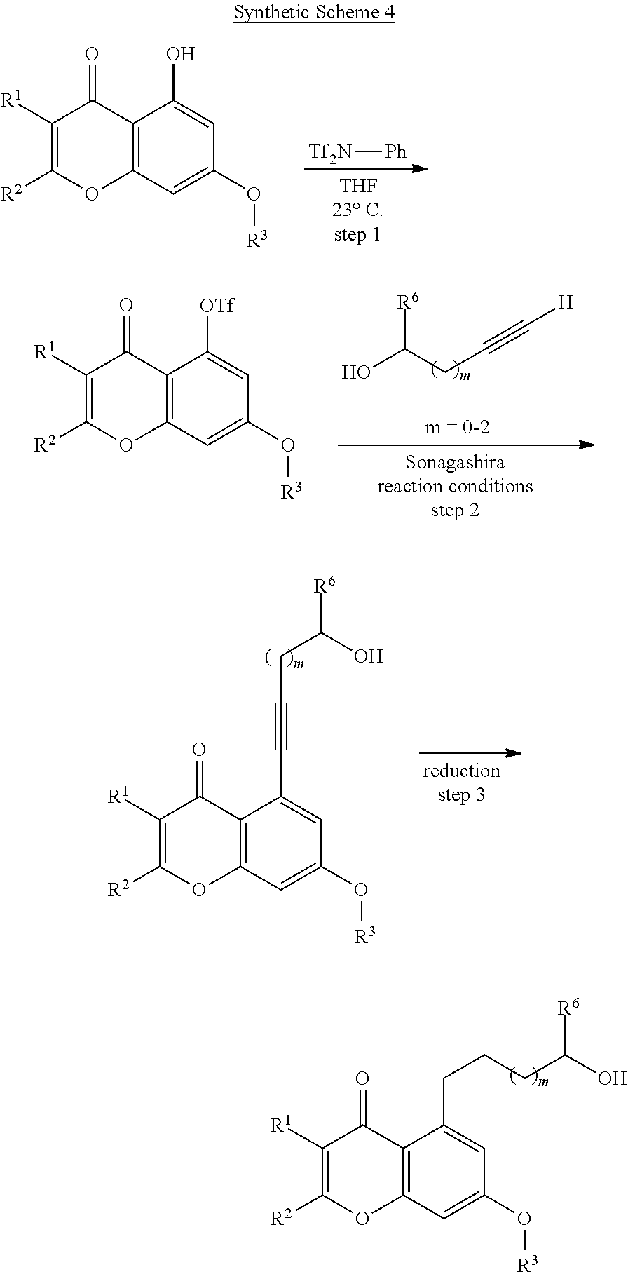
C12=C(C=C(O[R3])C=C1O)OC([R2])=C([R1])C2=O.[Tf2N][Ph].OC(CC#C[H])[R6].C12=C(C=C(O[R3])C=C1[OTf])OC([R2])=C([R1])C2=O.C12=C(C=C(O[R3])C=C1C#CCC([R6])O)OC([R2])=C([R1])C2=O.C12=C(C=C(O[R3])C=C1CCCC([R6])O)OC([R2])=C([R1])C2=O
